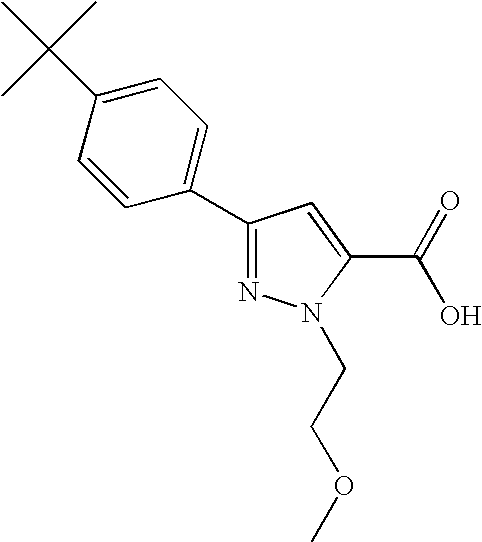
C1(C2=CC=C(C(C)(C)C)C=C2)=NN(CCOC)C(C(O)=O)=C1
